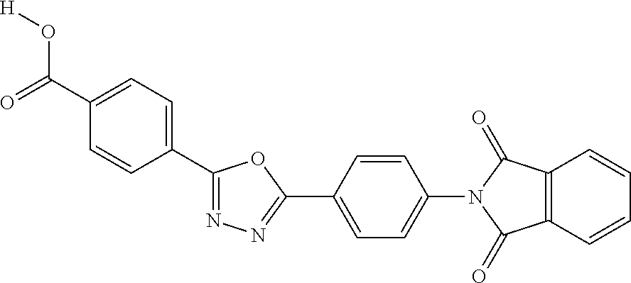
O=C(C1=CC=C(C2=NN=C(C3=CC=C(N4C(=O)C5=C(C4=O)C=CC=C5)C=C3)O2)C=C1)O[H]
